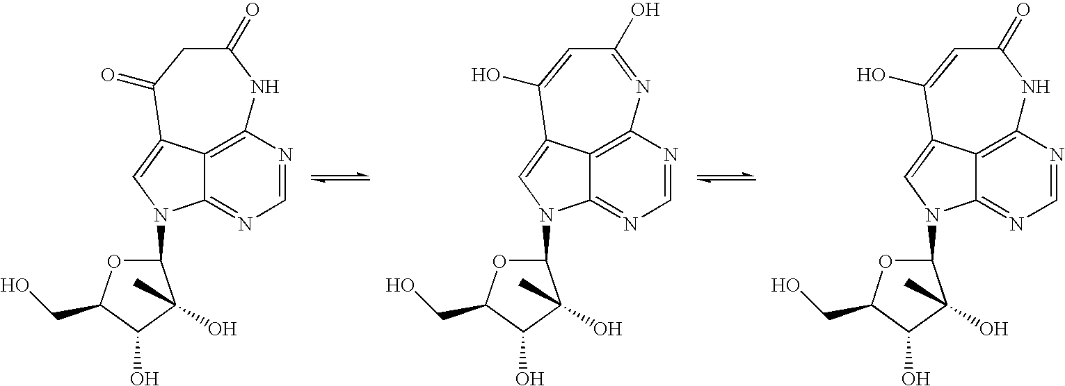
C1=NC2=C3C(=N1)N(C1OC(CO)C(O)C1(O)C)C=C3C(=O)CC(=O)N2.C1=NC2=C3C(=N1)N(C1OC(CO)C(O)C1(O)C)C=C3C(O)=CC(O)=N2.C1=NC2=C3C(=N1)N(C1OC(CO)C(O)C1(O)C)C=C3C(O)=CC(=O)N2
